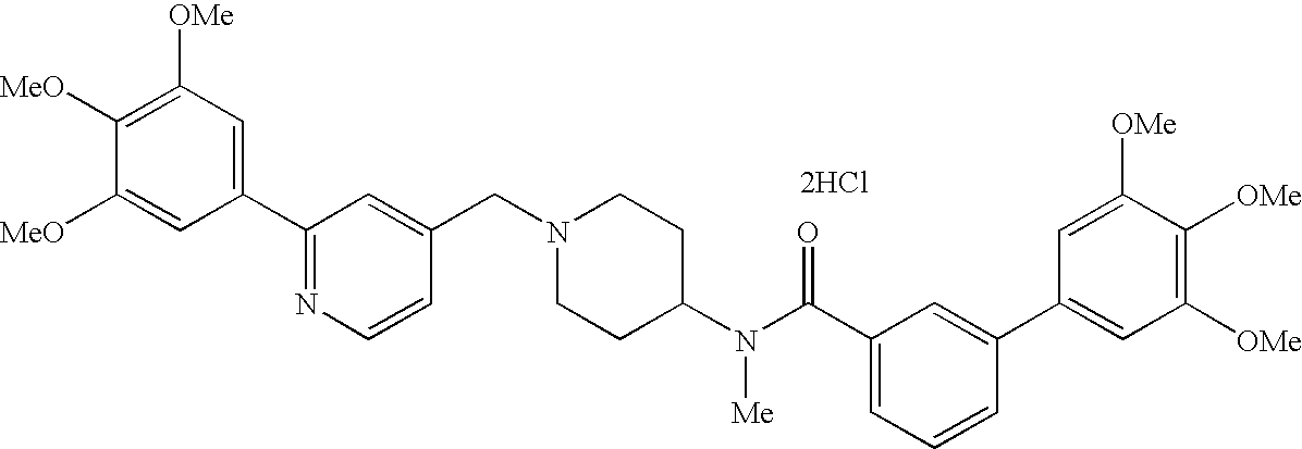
C1(C2=NC=CC(CN3CCC(N(C(C4=CC=CC(C5=CC([OMe])=C([OMe])C([OMe])=C5)=C4)=O)[Me])CC3)=C2)=CC([OMe])=C([MeO])C([MeO])=C1.[2HCl]
